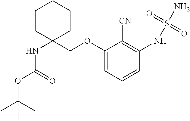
C1CC(NC(=O)OC(C)(C)C)(COC2=CC=CC(NS(N)(=O)=O)=C2[CN])CCC1
